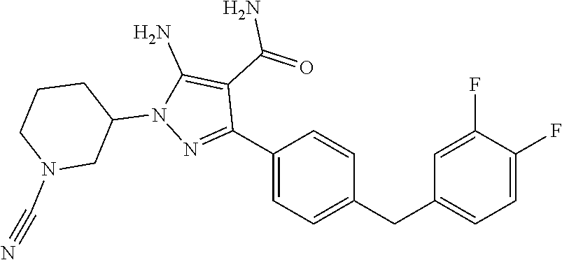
C1(C2=NN(C3CCCN(C#N)C3)C(N)=C2C(=O)N)=CC=C(CC2=CC=C(F)C(F)=C2)C=C1
